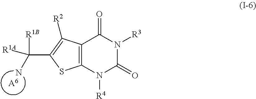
[A6].C12=C(N([R4])C(=O)N([R3])C1=O)SC(C(N)([R1A])[R1B])=C2[R2]
